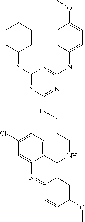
C(CNC1=NC(NC2=CC=C(OC)C=C2)=NC(NC2CCCCC2)=N1)CNC1=C2C(=NC3=CC(Cl)=CC=C13)C=CC(OC)=C2
